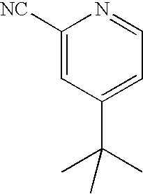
C1([NC])=CC(C(C)(C)C)=CC=N1
